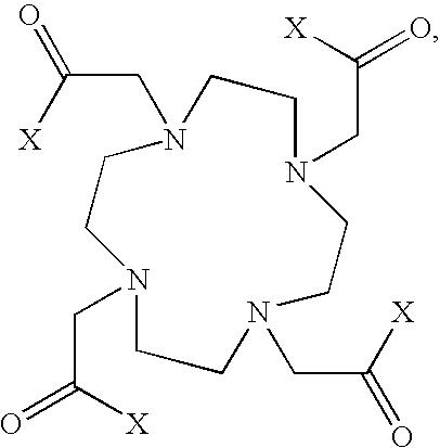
C1CN(CC([X])=O)CCN(CC([X])=O)CCN(CC([X])=O)CCN1CC([X])=O
